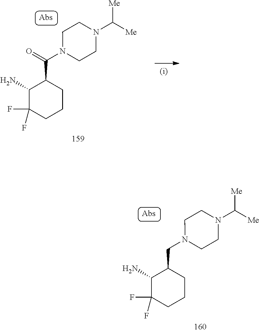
C1(N)C(F)(F)CCCC1C(N1CCN(C([Me])[Me])CC1)=O.C1(N)C(F)(F)CCCC1CN1CCN(C([Me])[Me])CC1
